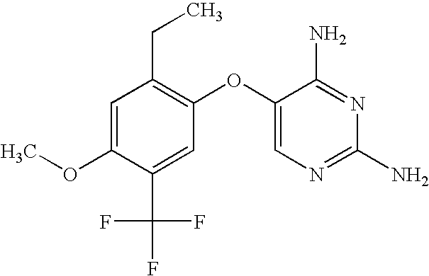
C1=C(OC)C(C(F)(F)F)=CC(OC2=CN=C(N)N=C2N)=C1CC
